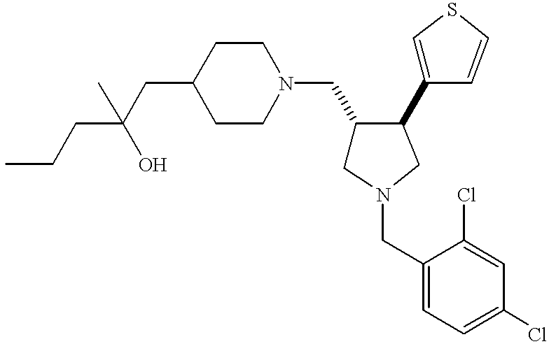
C1(CC(CCC)(O)C)CCN(CC2CN(CC3=CC=C(Cl)C=C3Cl)CC2C2=CSC=C2)CC1
